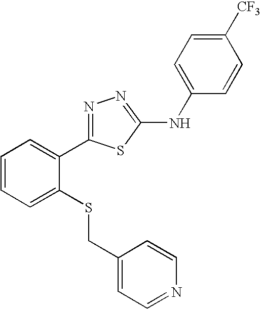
C1(CSC2=CC=CC=C2C2=NN=C(NC3=CC=C([CF3])C=C3)S2)=CC=NC=C1
